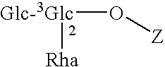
[Glc-3Glc](O[Z])[Rha]
